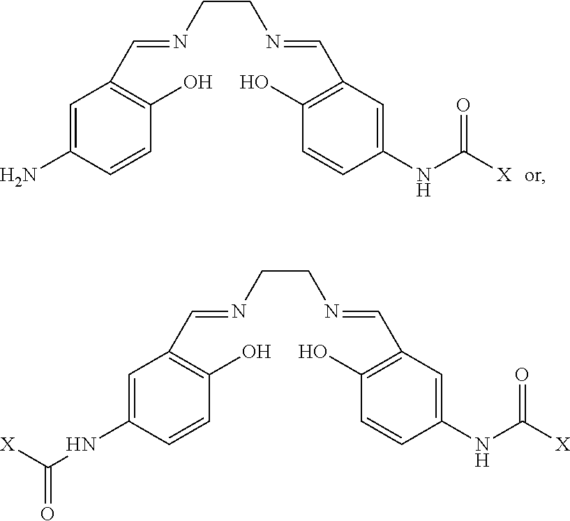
C1=C(N)C=CC(O)=C1C=NCCN=CC1=C(O)C=CC(NC(=O)[X])=C1.C1=C(NC(=O)[X])C=CC(O)=C1C=NCCN=CC1=C(O)C=CC(NC(=O)[X])=C1
